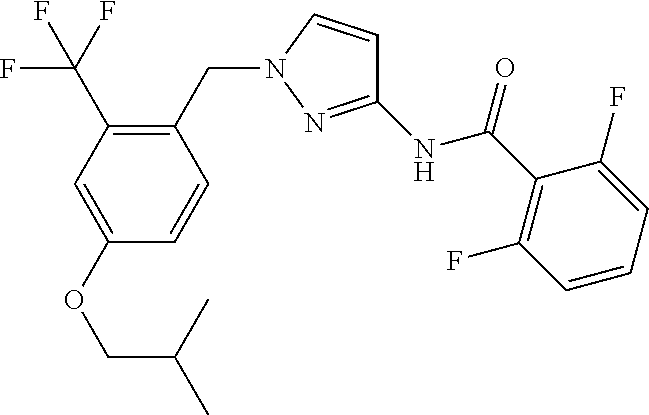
C1=C(OCC(C)C)C=CC(CN2N=C(NC(C3=C(F)C=CC=C3F)=O)C=C2)=C1C(F)(F)F
